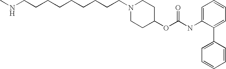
CNCCCCCCCCCN1CCC(OC(NC2=CC=CC=C2C2=CC=CC=C2)=O)CC1
